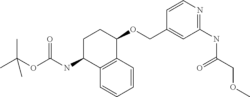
CC(OC(NC1C2=C(C(OCC3=CC(NC(COC)=O)=NC=C3)CC1)C=CC=C2)=O)(C)C
